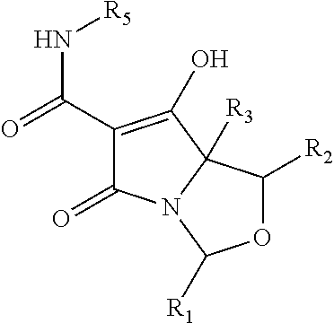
C1(C(N[R5])=O)=C(O)C2([R3])N(C1=O)C([R1])OC2[R2]
